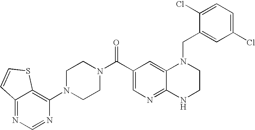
C12=NC=C(C(N3CCN(C4=C5C(=NC=N4)C=CS5)CC3)=O)C=C1N(CC1=CC(Cl)=CC=C1Cl)CCN2
